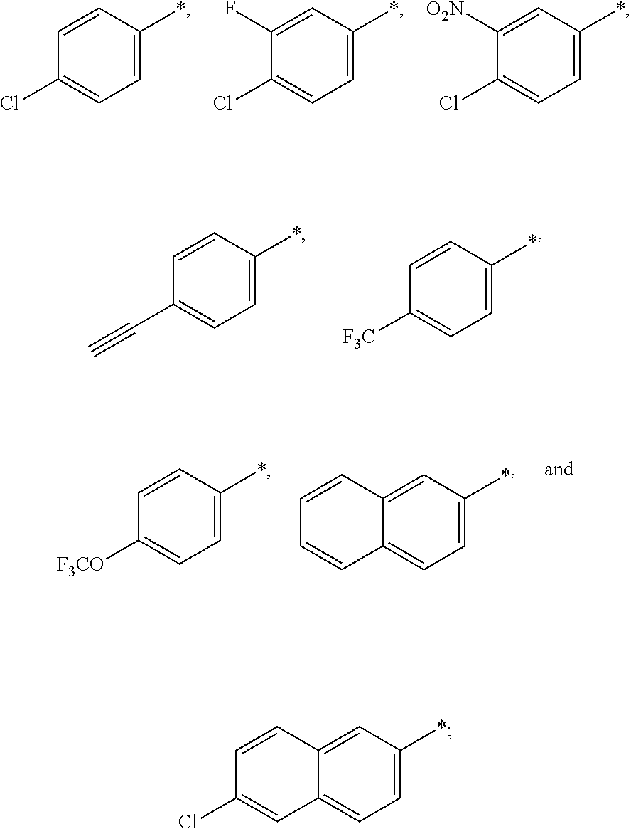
C1(Cl)=CC=C(*)C=C1.C1(Cl)=CC=C(*)C=C1F.C1(Cl)=CC=C(*)C=C1[O2N].C1(C#C)=CC=C(*)C=C1.C1([F3C])=CC=C(*)C=C1.C12=CC=C(*)C=C1C=CC=C2.C1([F3CO])=CC=C(*)C=C1.C12=CC=C(*)C=C1C=CC(Cl)=C2
